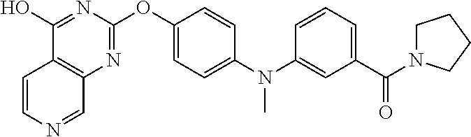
C1(O)=NC(OC2=CC=C(N(C3=CC(C(N4CCCC4)=O)=CC=C3)C)C=C2)=NC2=C1C=CN=C2
